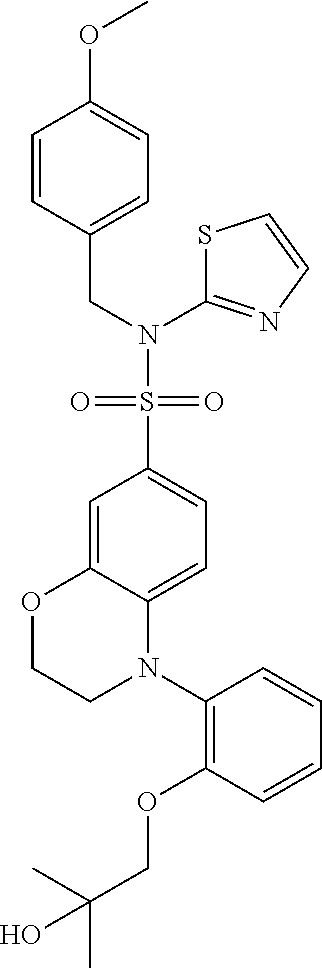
C1=C2C(=CC=C1S(=O)(=O)N(CC1=CC=C(OC)C=C1)C1=NC=CS1)N(C1=C(OCC(C)(C)O)C=CC=C1)CCO2
